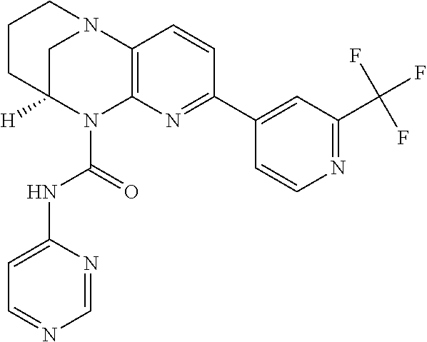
C1C2([H])N(C(=O)NC3=CC=NC=N3)C3=C(N1CCC2)C=CC(C1=CC(C(F)(F)F)=NC=C1)=N3
